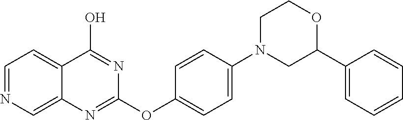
C12=CN=CC=C1C(O)=NC(OC1=CC=C(N3CC(C4=CC=CC=C4)OCC3)C=C1)=N2
